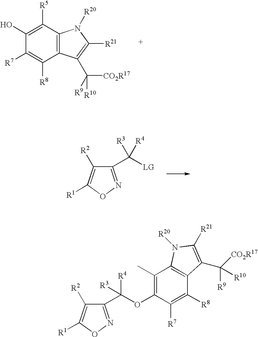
C1(O)=C([R5])C2=C(C([R8])=C1[R7])C(C([CO2R17])([R10])[R9])=C([R21])N2[R20].C1(C([LG])([R3])[R4])=NOC([R1])=C1[R2].C1(C(OC2=C(C)C3=C(C([R8])=C2[R7])C(C([R9])([R10])[CO2R17])=C([R21])N3[R20])([R3])[R4])=NOC([R1])=C1[R2]
